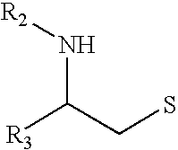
[R3]C(CS)N[R2]
